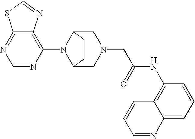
C1=NC(N2C3CN(CC(NC4=C5C(=CC=C4)N=CC=C5)=O)CC2CC3)=C2C(=N1)SC=N2
